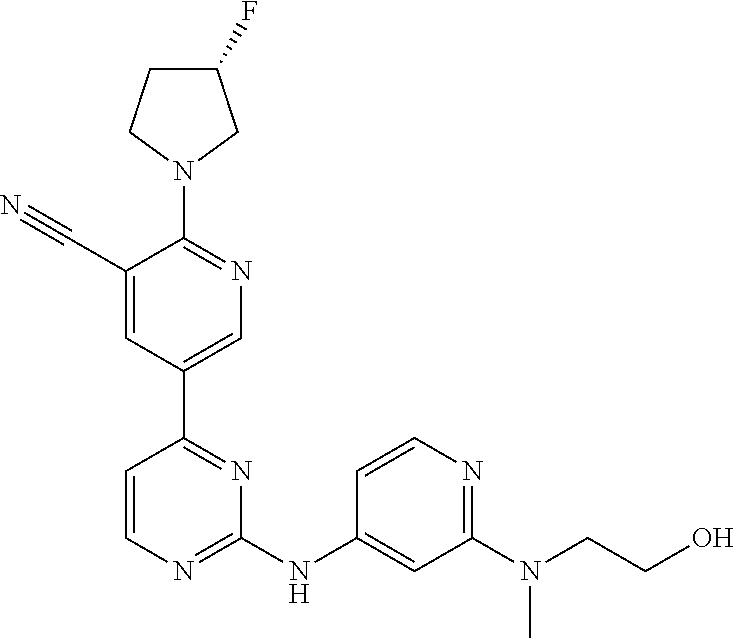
C1(F)CCN(C2=NC=C(C3=NC(NC4=CC(N(CCO)C)=NC=C4)=NC=C3)C=C2C#N)C1
